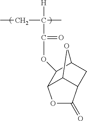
O(C(=O)C(C)(CC)[H])C1C2CC3C(C1OC3=O)O2
